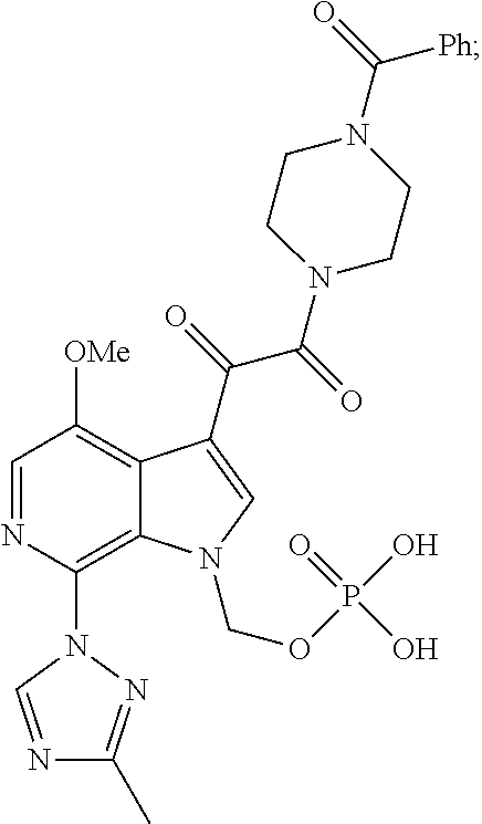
C12=C(N3C=NC(C)=N3)N=CC([OMe])=C1C(C(=O)C(N1CCN(C([Ph])=O)CC1)=O)=CN2COP(=O)(O)O
